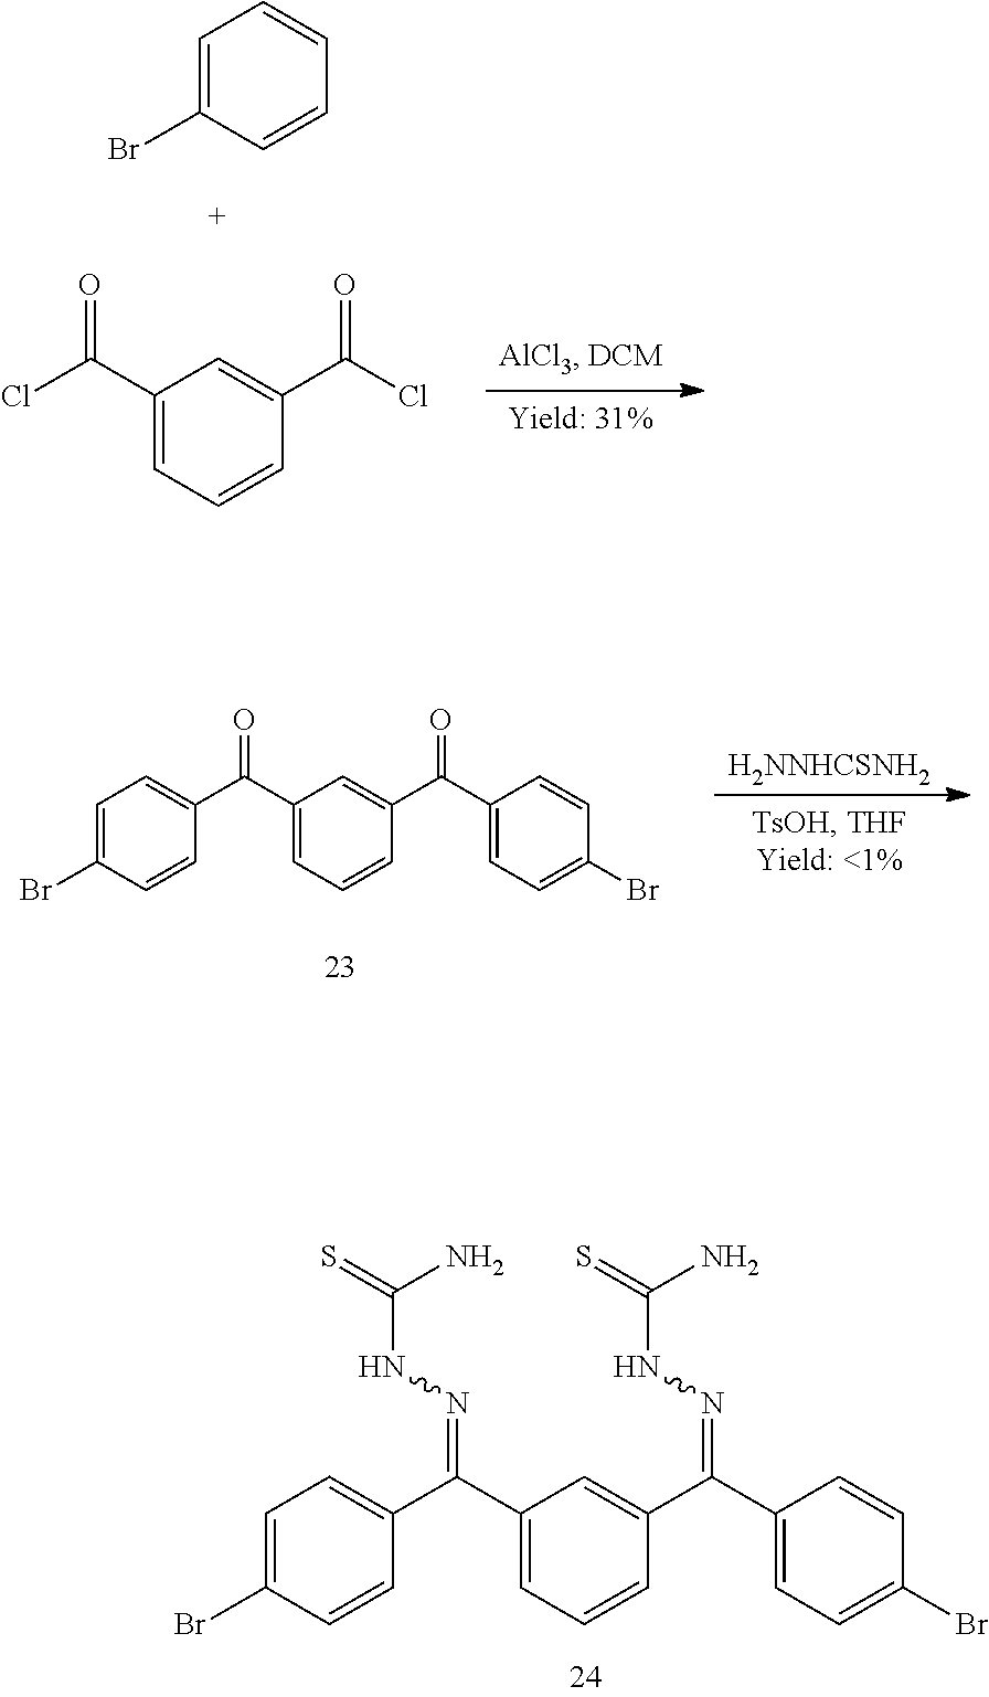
C1=C(Br)C=CC(C(C2=CC=CC(C(C3=CC=C(Br)C=C3)=O)=C2)=O)=C1.[H2NNHCSNH2].C1=C(Br)C=CC(C(C2=CC=CC(C(C3=CC=C(Br)C=C3)=NNC(=S)N)=C2)=NNC(=S)N)=C1.ClC(C1=CC=CC(C(Cl)=O)=C1)=O.C1=C(Br)C=CC=C1
